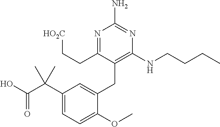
N(CCCC)C1=C(CC2=CC(C(C(O)=O)(C)C)=CC=C2OC)C(CC[HO2C])=NC(N)=N1
